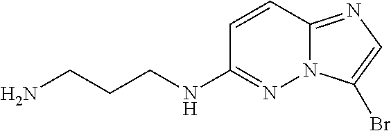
C1=CC2=NC=C(Br)N2N=C1NCCCN
